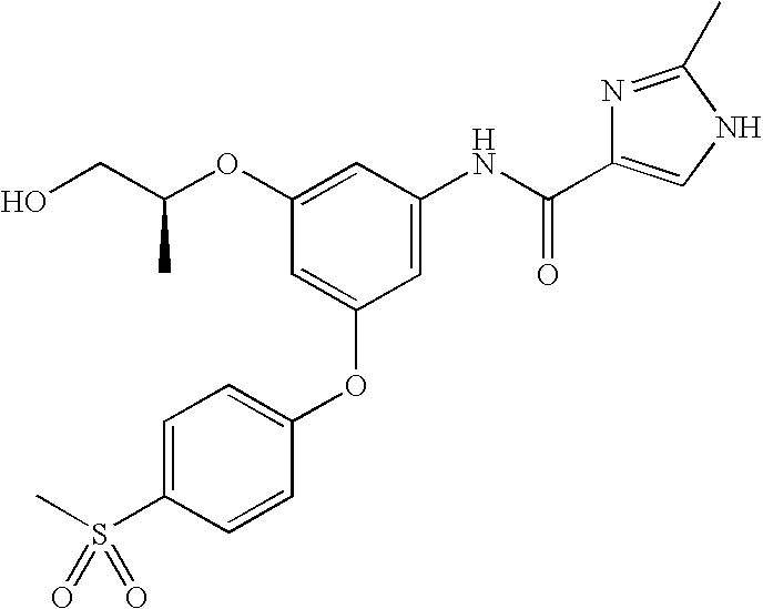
C1=C(S(C)(=O)=O)C=CC(OC2=CC(OC(CO)C)=CC(NC(=O)C3=CNC(C)=N3)=C2)=C1
